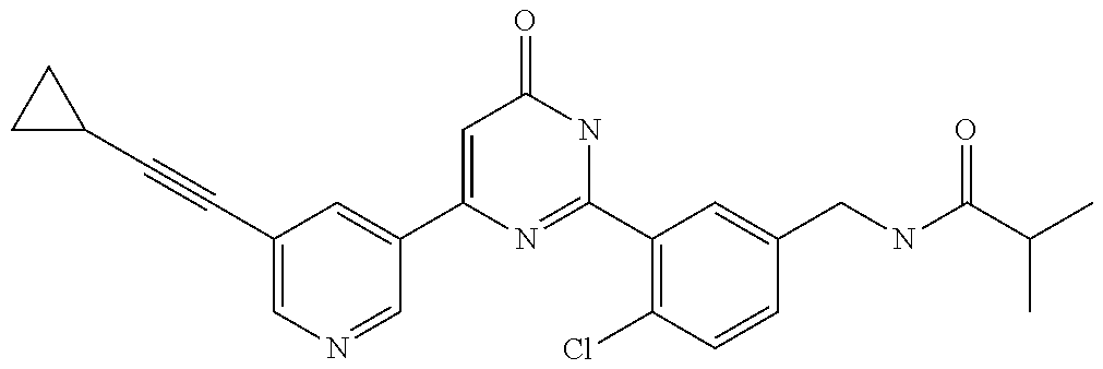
C1(C2=CC(C#CC3CC3)=CN=C2)=CC(=O)NC(C2=C(Cl)C=CC(CNC(C(C)C)=O)=C2)=N1
